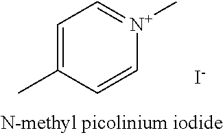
C1=C(C)C=C[N+](C)=C1.[I-]
